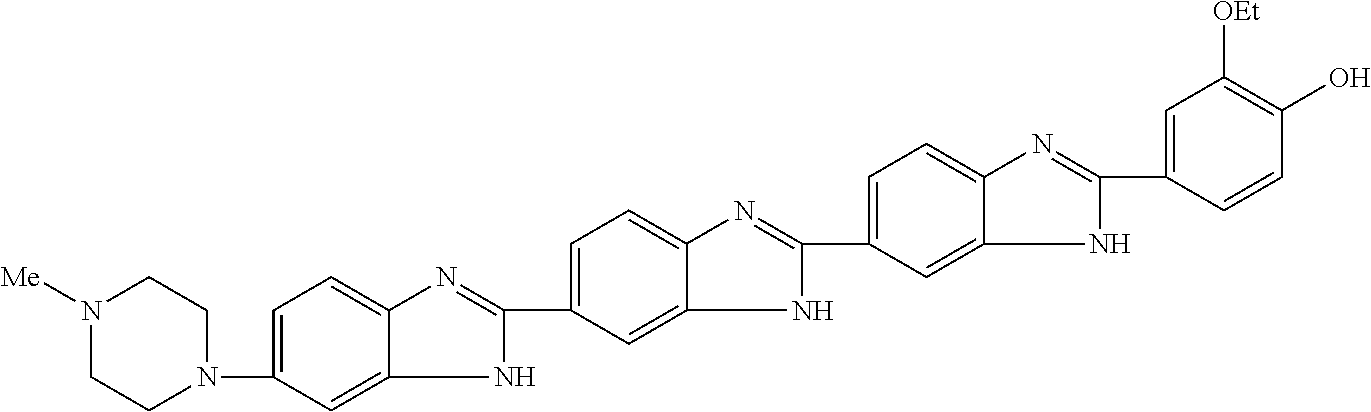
C1(C2=CC=C3N=C(C4=CC([OEt])=C(O)C=C4)NC3=C2)=NC2=CC=C(C3=NC4=CC=C(N5CCN([Me])CC5)C=C4N3)C=C2N1
